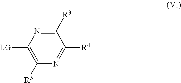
C1([R3])=NC([LG])=C([R5])N=C1[R4]
